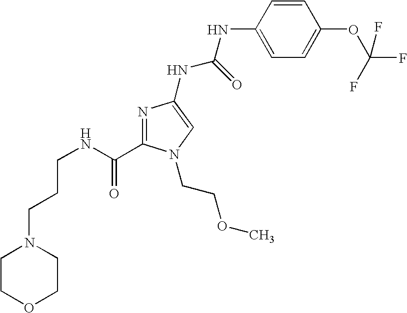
C(CNC(=O)C1=NC(NC(NC2=CC=C(OC(F)(F)F)C=C2)=O)=CN1CCOC)CN1CCOCC1
